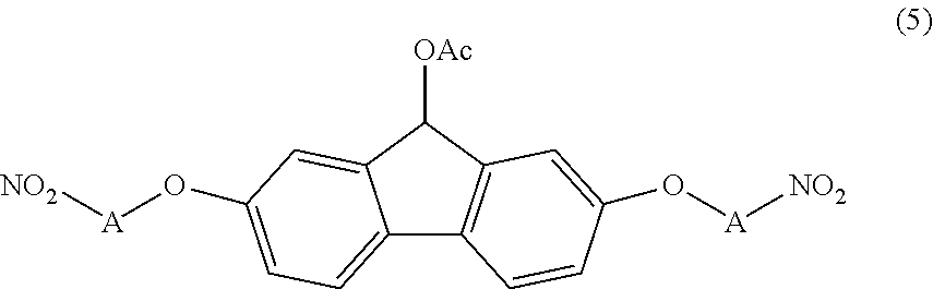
C12=CC=C(O[A][NO2])C=C1C([OAc])C1=C2C=CC(O[A][NO2])=C1
